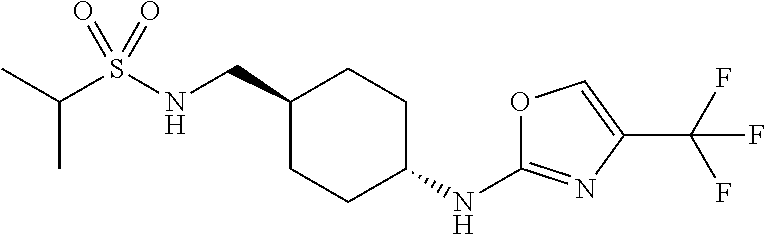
C(S(NCC1CCC(NC2=NC(C(F)(F)F)=CO2)CC1)(=O)=O)(C)C
